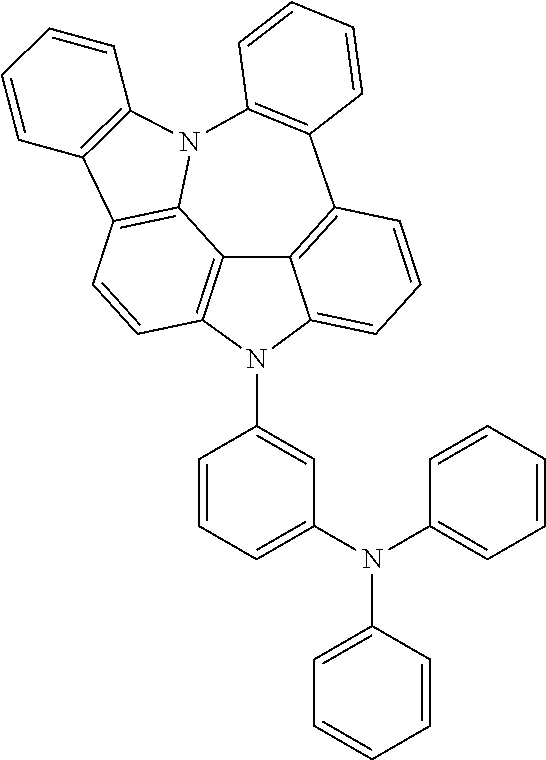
C1=C(N(C2=CC=CC(N3C4=CC=CC5=C4C4=C3C=CC3=C4N(C4=C5C=CC=C4)C4=C3C=CC=C4)=C2)C2=CC=CC=C2)C=CC=C1
